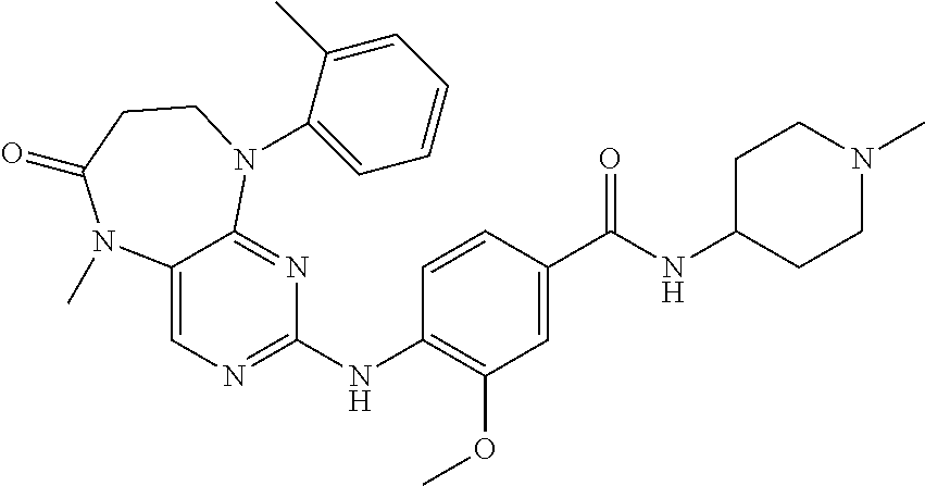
C12=CN=C(NC3=C(OC)C=C(C(NC4CCN(C)CC4)=O)C=C3)N=C1N(C1=CC=CC=C1C)CCC(=O)N2C
